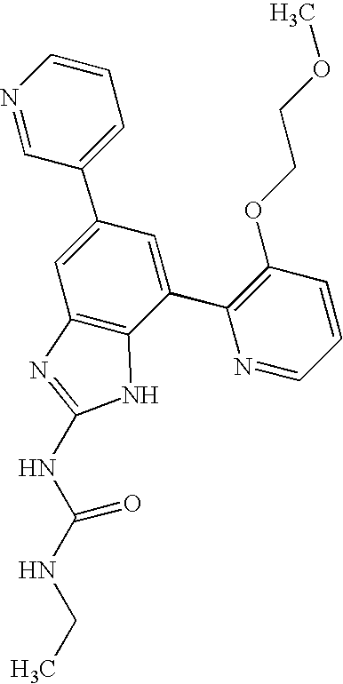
N1=CC(C2=CC3=C(C(C4=C(OCCOC)C=CC=N4)=C2)NC(NC(NCC)=O)=N3)=CC=C1
